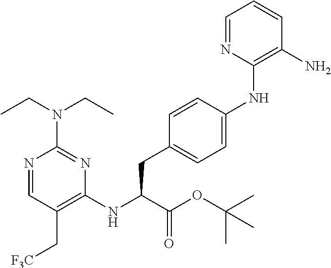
N1=CC(C[F3C])=C(NC(C(OC(C)(C)C)=O)CC2=CC=C(NC3=C(N)C=CC=N3)C=C2)N=C1N(CC)CC
